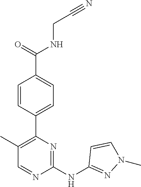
C(CNC(C1=CC=C(C2=C(C)C=NC(NC3=NN(C)C=C3)=N2)C=C1)=O)#N
